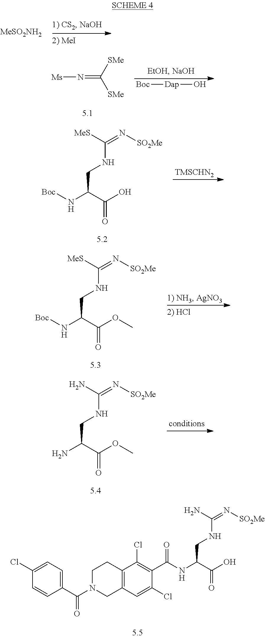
[MeSO2NH2].[Ms]N=C([SMe])[SMe].[Boc][Dap]O.[Boc]NC(C(=O)O)CNC([MeS])=N[SO2Me].[Boc]NC(C(=O)OC)CNC([MeS])=N[SO2Me].NC(C(=O)OC)CNC(N)=N[SO2Me].C12=C(C=C(Cl)C(C(=O)NC(CNC(N)=N[SO2Me])C(O)=O)=C1Cl)CN(C(C1=CC=C(Cl)C=C1)=O)CC2
